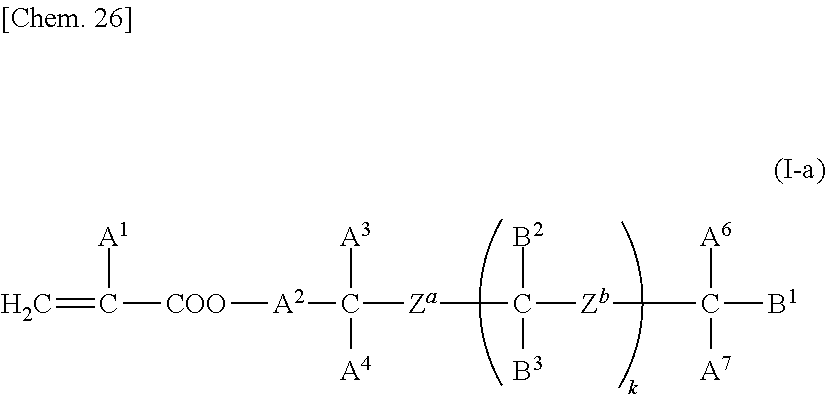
C=C([A1])[COO][A2]C([A3])([A4])[Za]C([B2])([B3])[Zb]C([A6])([A7])[B1]
